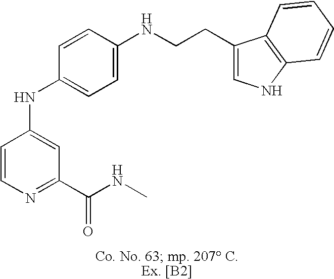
C1=CN=C(C(NC)=O)C=C1NC1=CC=C(NCCC2=CNC3=C2C=CC=C3)C=C1
